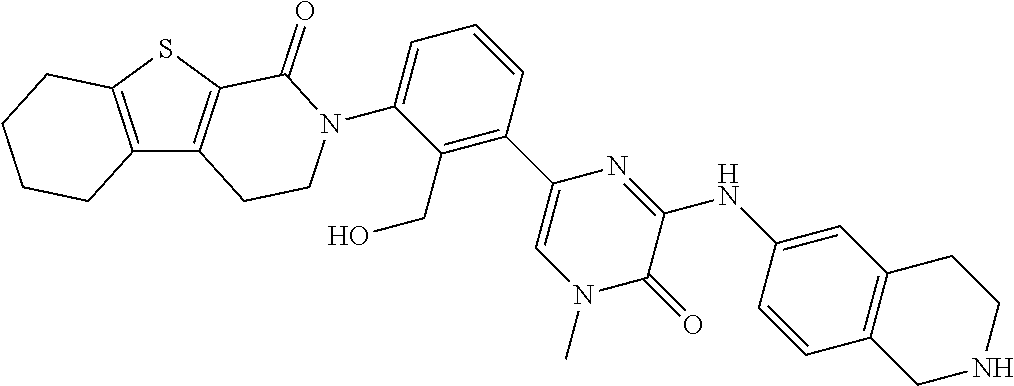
C12=C(SC3=C1CCN(C1=CC=CC(C4=CN(C)C(=O)C(NC5=CC6=C(C=C5)CNCC6)=N4)=C1CO)C3=O)CCCC2
